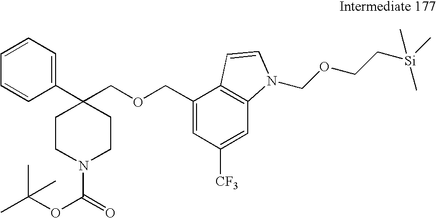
C1(C2(COCC3=CC([CF3])=CC4=C3C=CN4COCC[Si](C)(C)C)CCN(C(OC(C)(C)C)=O)CC2)=CC=CC=C1
